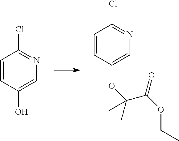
C1=CC(O)=CN=C1Cl.C1=CC(OC(C(OCC)=O)(C)C)=CN=C1Cl
